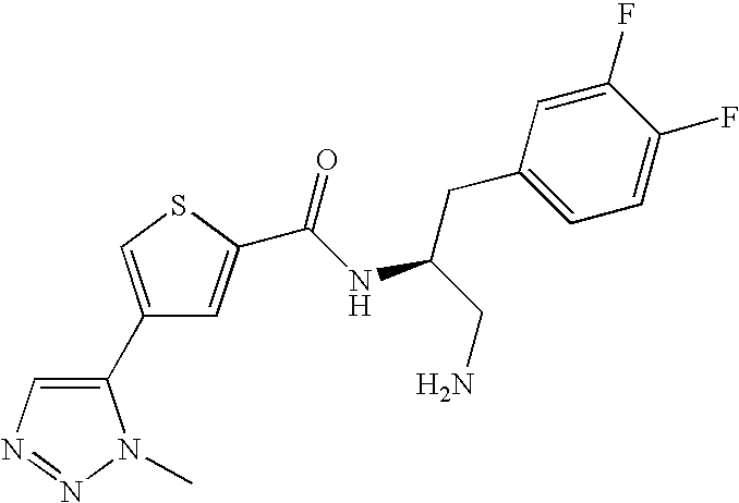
C1(C2=CSC(C(=O)NC(CN)CC3=CC=C(F)C(F)=C3)=C2)=CN=NN1C
